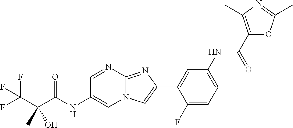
C1=NC2=NC(C3=CC(NC(C4=C(C)N=C(C)O4)=O)=CC=C3F)=CN2C=C1NC(=O)C(C(F)(F)F)(C)O
